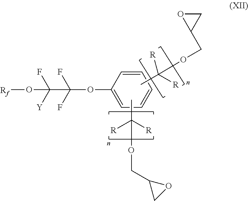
C1(OC(F)(F)C([Y])(F)O[Rf])=CC=CC=C1.CC(OCC1CO1)([R])[R].CC([R])([R])OCC1CO1
